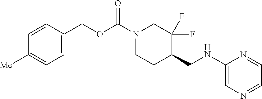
N1(C(OCC2=CC=C([Me])C=C2)=O)CCC(CNC2=CN=CC=N2)C(F)(F)C1
